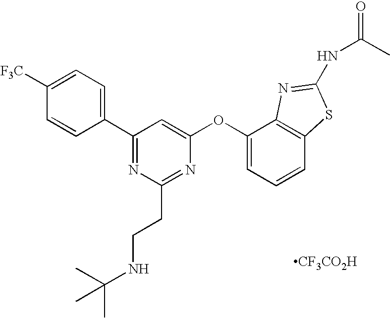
C1([F3C])=CC=C(C2=NC(CCNC(C)(C)C)=NC(OC3=CC=CC4=C3N=C(NC(=O)C)S4)=C2)C=C1.[CF3CO2H]
